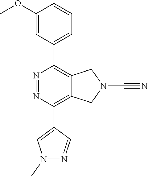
C1(C2=CN(C)N=C2)=C2C(=C(C3=CC=CC(OC)=C3)N=N1)CN(C#N)C2
